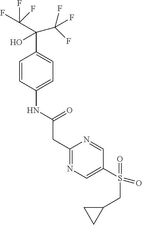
C1=CC(NC(CC2=NC=C(S(=O)(CC3CC3)=O)C=N2)=O)=CC=C1C(C(F)(F)F)(O)C(F)(F)F
